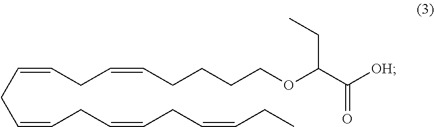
C(=CCC=CCC=CCC=CCC)CC=CCCCCOC(C([OH])=O)CC
